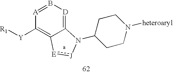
C12=[D]B=[A]C([Y][R1])=C1[E]:[J]N2C1CCN([heteroaryl])CC1
